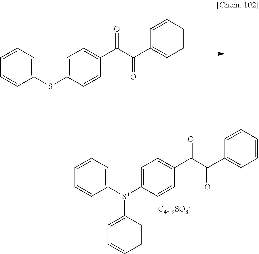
C1=C(SC2=CC=CC=C2)C=CC(C(C(C2=CC=CC=C2)=O)=O)=C1.[C4F9SO3-].C1=C([S+](C2=CC=CC=C2)C2=CC=CC=C2)C=CC(C(C(C2=CC=CC=C2)=O)=O)=C1
